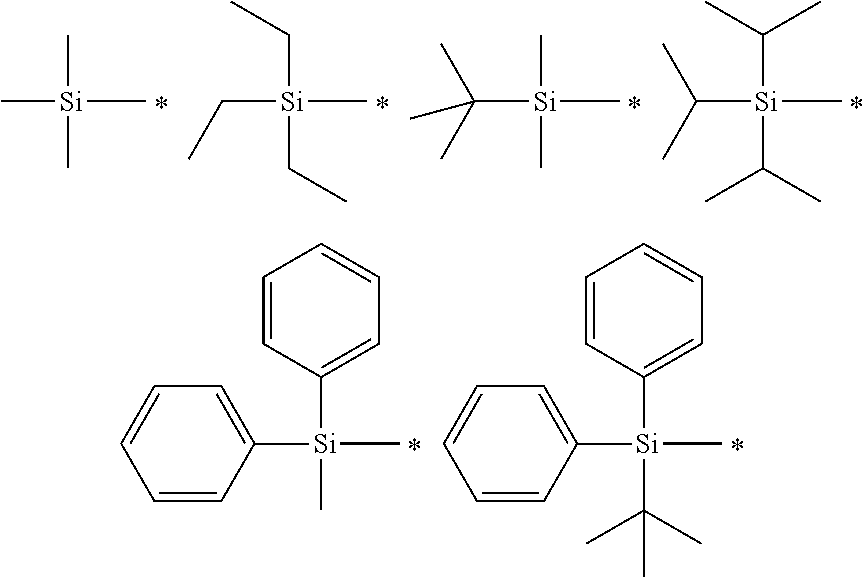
C[Si](C)(C)C.*.C([Si](C)(CC)CC)C.*.C([Si](C)(C)C)(C)(C)C.*.C([Si](C)(C(C)C)C(C)C)(C)C.*.C1([Si](C)(C2=CC=CC=C2)C)=CC=CC=C1.*.C1([Si](C)(C2=CC=CC=C2)C(C)(C)C)=CC=CC=C1.*
